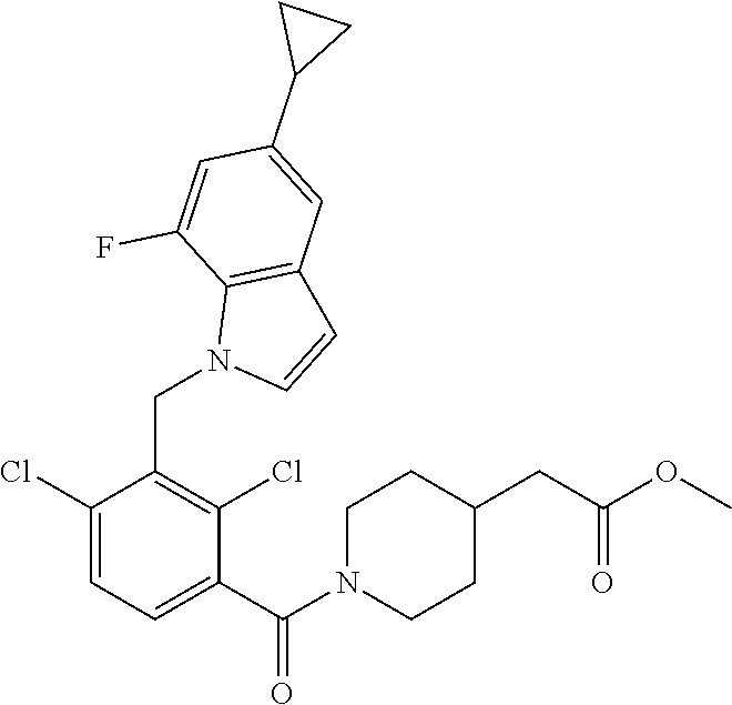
C1(Cl)=CC=C(C(N2CCC(CC(OC)=O)CC2)=O)C(Cl)=C1CN1C=CC2=C1C(F)=CC(C1CC1)=C2
